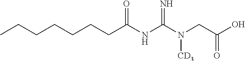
CCCCCCCC(NC(N(CC(O)=O)[CD3])=N)=O
